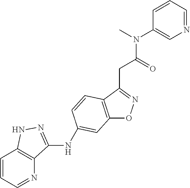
C12=C(C(CC(N(C)C3=CN=CC=C3)=O)=NO1)C=CC(NC1=NNC3=C1N=CC=C3)=C2
